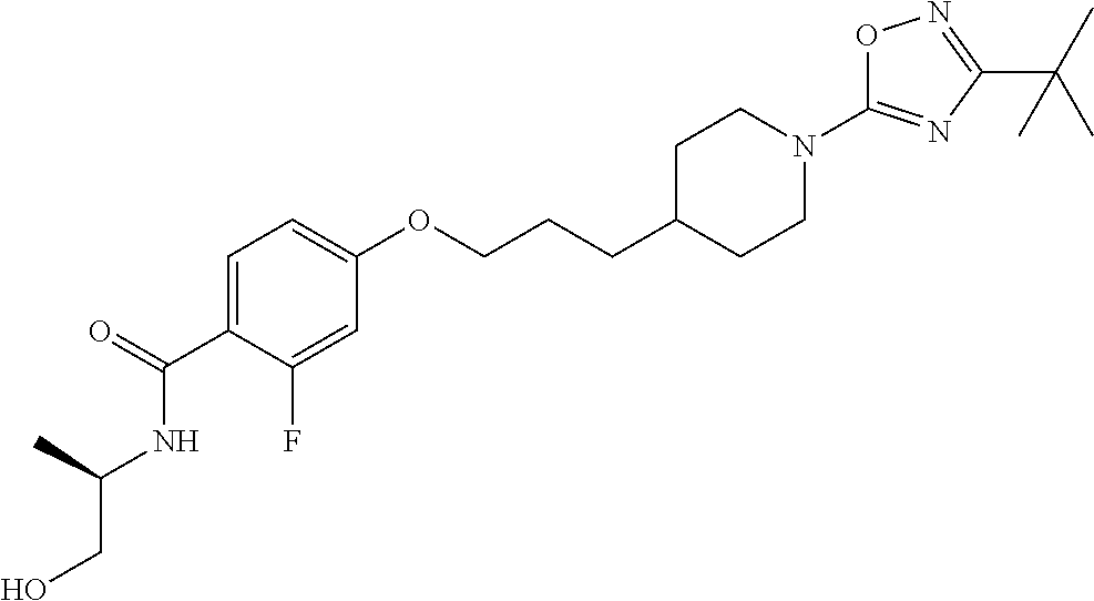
C1=C(C(=O)NC(C)CO)C(F)=CC(OCCCC2CCN(C3=NC(C(C)(C)C)=NO3)CC2)=C1
